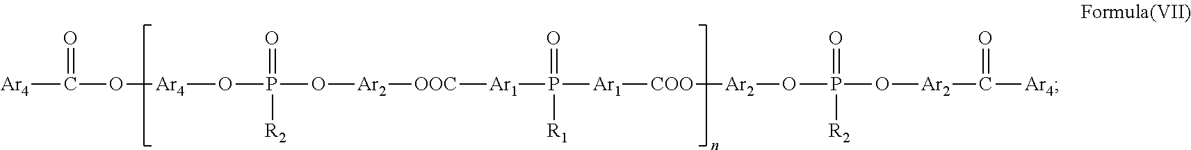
[Ar4]C(=O)O[Ar4]OP(=O)([R2])O[Ar2][OOC][Ar1]P(=O)([R1])[Ar1][COO][Ar2]OP(=O)([R2])O[Ar2]C(=O)[Ar4]
